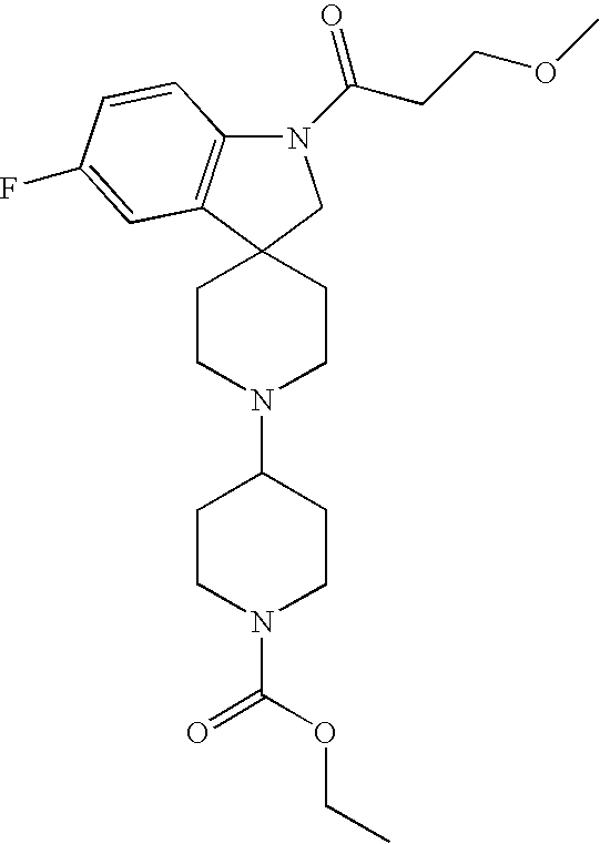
N1(C(CCOC)=O)C2=C(C3(C1)CCN(C1CCN(C(=O)OCC)CC1)CC3)C=C(F)C=C2
